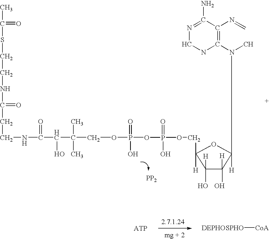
N1=C(N)C(N=C)=C(N(C)C2([H])C([H])(O)C(O)([H])C(COP(OP(OCC(C(C(NCCC(NCCSC(C)=O)=O)=O)O)(C)C)(=O)O)(=O)O)([H])O2)NC1.[PP2].[DEPHOSPHO][CoA]
